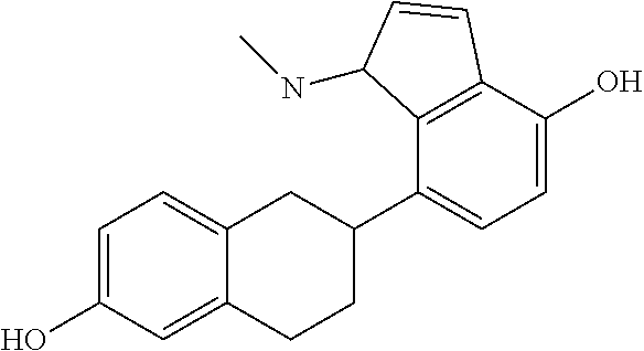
C1=C(O)C=C2C(=C1)CC(C1=CC=C(O)C3=C1C(NC)C=C3)CC2
